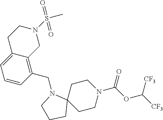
N1(CC2=C3C(=CC=C2)CCN(S(C)(=O)=O)C3)CCCC12CCN(C(OC([CF3])[CF3])=O)CC2
